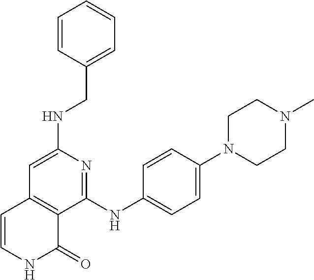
N(C1=CC2=C(C(NC3=CC=C(N4CCN(C)CC4)C=C3)=N1)C(=O)NC=C2)CC1=CC=CC=C1
